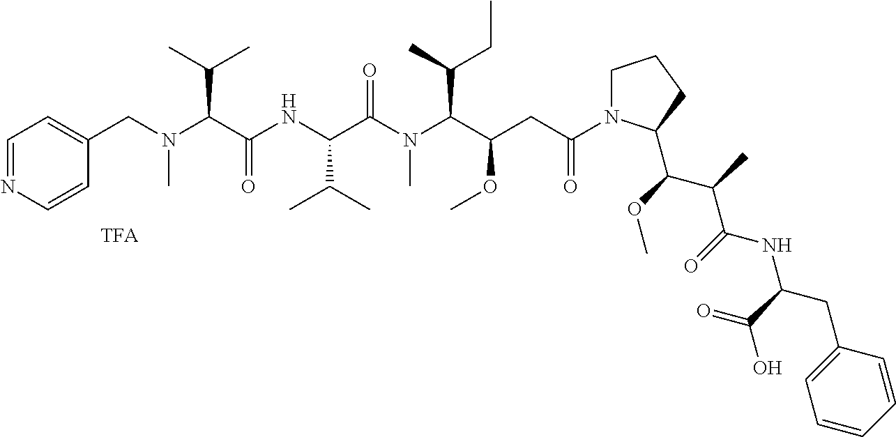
C1=NC=CC(CN(C(C(NC(C(N(C(C(CC(N2CCCC2C(C(C(NC(C(O)=O)CC2=CC=CC=C2)=O)C)OC)=O)OC)C(C)CC)C)=O)C(C)C)=O)C(C)C)C)=C1
